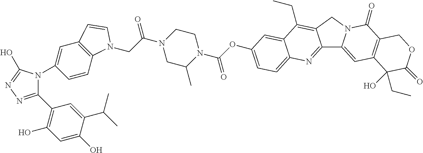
C1(C(C)C)=CC(C2=NN=C(O)N2C2=CC3=C(C=C2)N(CC(N2CC(C)N(C(OC4=CC=C5C(=C4)C(CC)=C4C(=N5)C5=CC6=C(C(=O)N5C4)COC(=O)C6(O)CC)=O)CC2)=O)C=C3)=C(O)C=C1O
